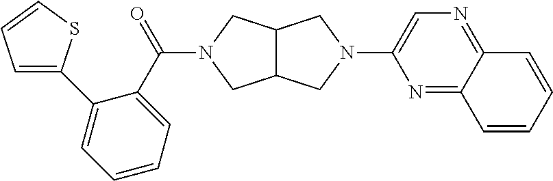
C12C(CN(C(=O)C3=CC=CC=C3C3=CC=CS3)C1)CN(C1=CN=C3C(=N1)C=CC=C3)C2
